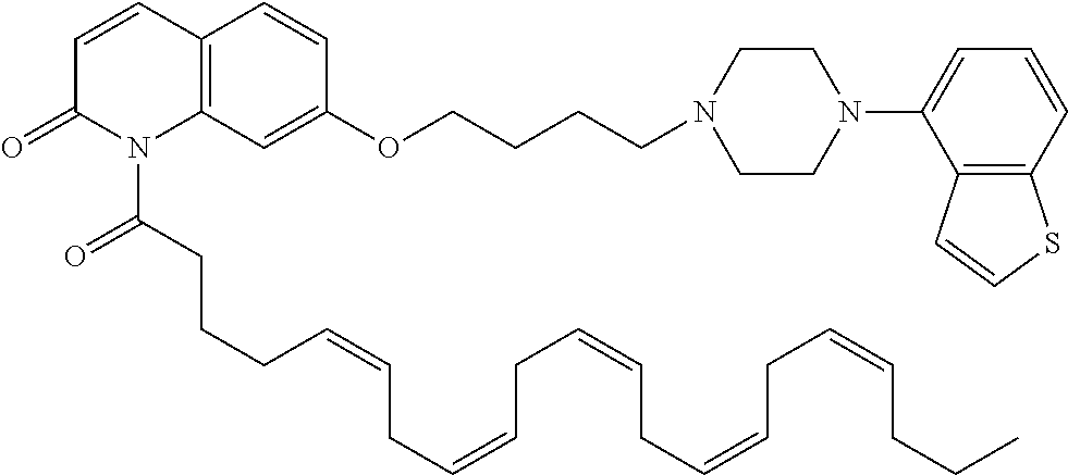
C12=C(C=C(OCCCCN3CCN(C4=CC=CC5=C4C=CS5)CC3)C=C1)N(C(CCCC=CCC=CCC=CCC=CCC=CCCC)=O)C(=O)C=C2
